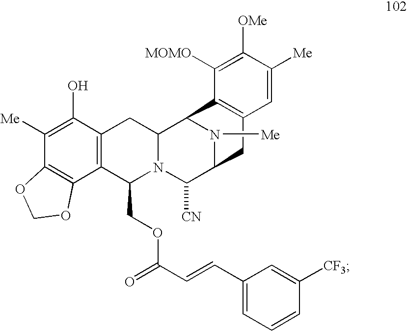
N1([Me])C2C([CN])N3C(COC(C=CC4=CC=CC([CF3])=C4)=O)C4=C(C(O)=C([Me])C5=C4OCO5)CC3C1C1=C(C2)C=C([Me])C([OMe])=C1[MOMO]
